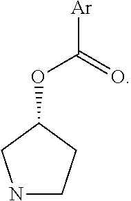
O(C1CNCC1)C(=O)[Ar]
